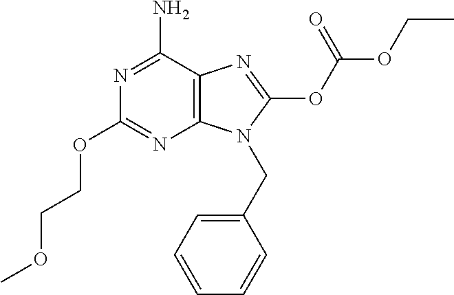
NC1=NC(OCCOC)=NC2=C1N=C(OC(OCC)=O)N2CC1=CC=CC=C1
